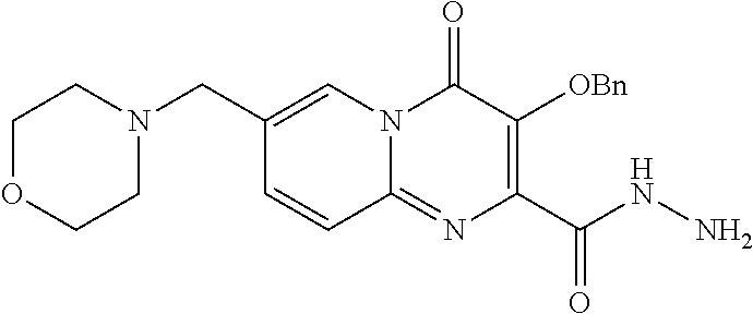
N1(CC2=CN3C(=NC(C(NN)=O)=C([OBn])C3=O)C=C2)CCOCC1
